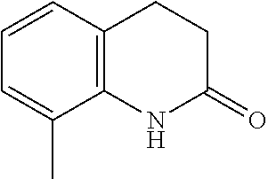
C12=C(C=CC=C1C)CCC(=O)N2
